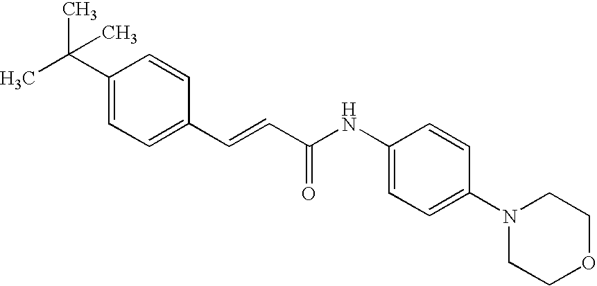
C1(C=CC(=O)NC2=CC=C(N3CCOCC3)C=C2)=CC=C(C(C)(C)C)C=C1
